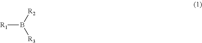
B([R1])([R2])[R3]
